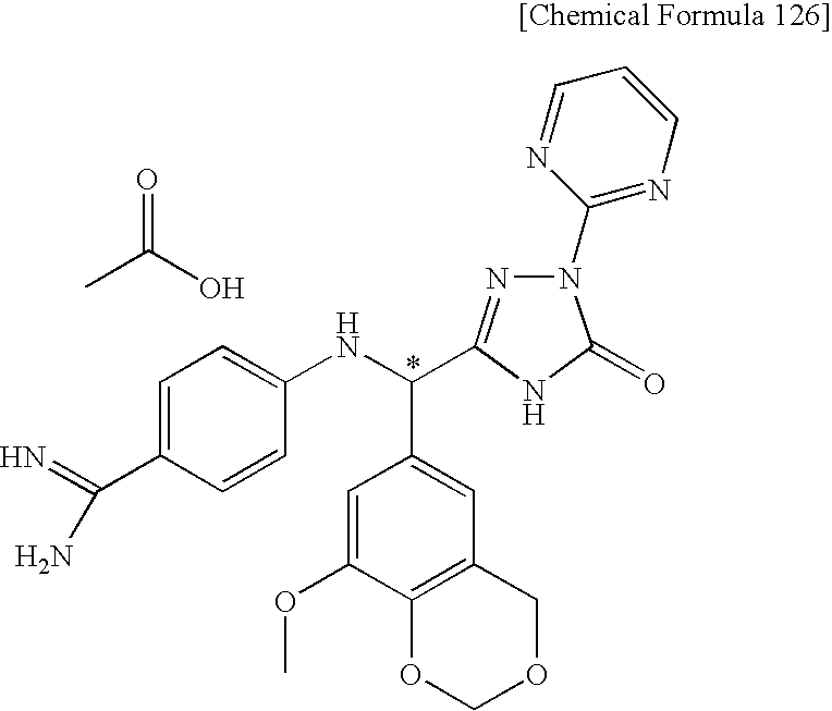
CC(O)=O.C1=C(OC)C2=C(C=C1C(NC1=CC=C(C(=N)N)C=C1)C1=NN(C3=NC=CC=N3)C(=O)N1)COCO2
